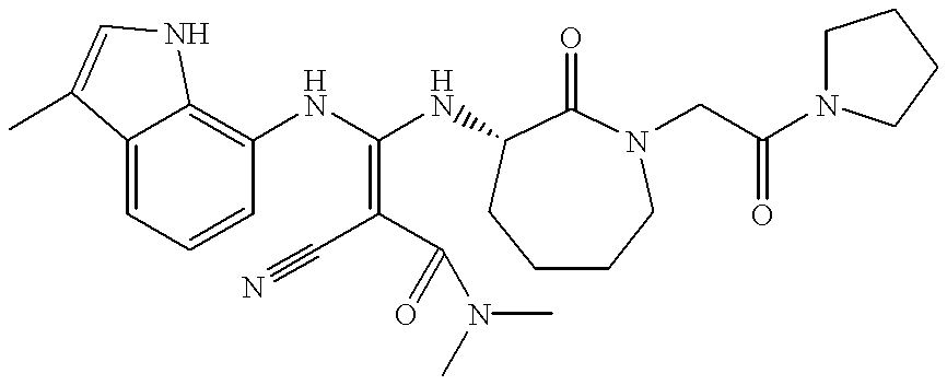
C12=CC=CC(NC(NC3C(=O)N(CC(N4CCCC4)=O)CCCC3)=C(C#N)C(=O)N(C)C)=C1NC=C2C
